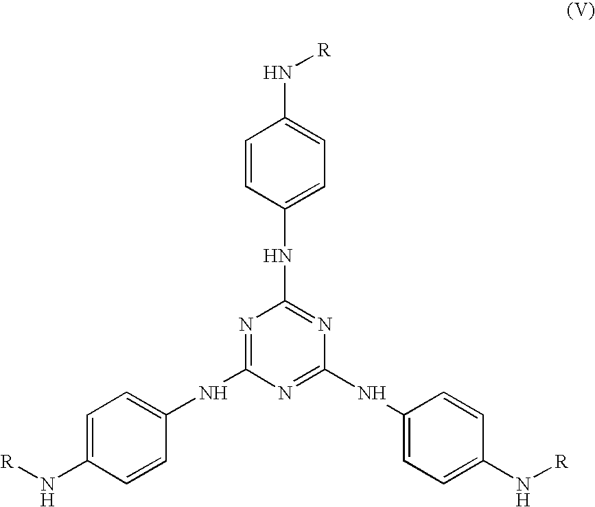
C1=CC(NC2=NC(NC3=CC=C(N[R])C=C3)=NC(NC3=CC=C(N[R])C=C3)=N2)=CC=C1N[R]
